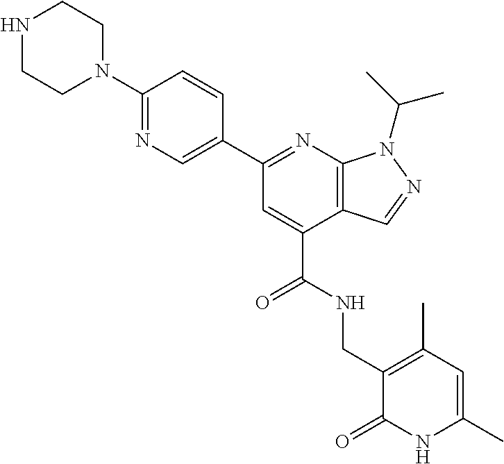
C1N(C2=NC=C(C3=NC4=C(C(C(=O)NCC5=C(C)C=C(C)NC5=O)=C3)C=NN4C(C)C)C=C2)CCNC1
